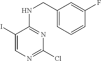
C1(I)=CN=C(Cl)N=C1NCC1=CC=CC(F)=C1
